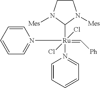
C1=CC=CC=N1[Ru](N1=CC=CC=C1)(=C[Ph])(C1N([Mes])CCN1[Mes])(Cl)Cl
